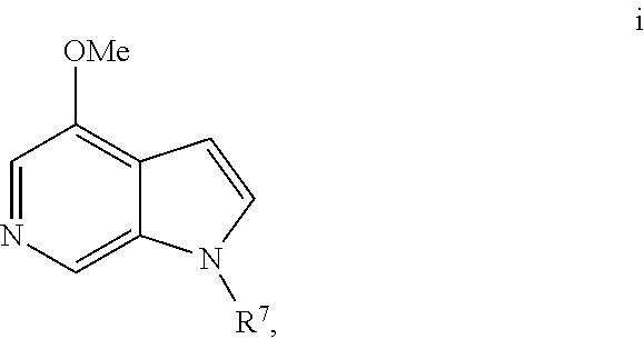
C1=NC=C2C(=C1[OMe])C=CN2[R7]
